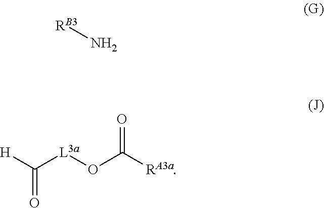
[RB3]N.C([L3a]OC([RA3a])=O)(=O)[H]
